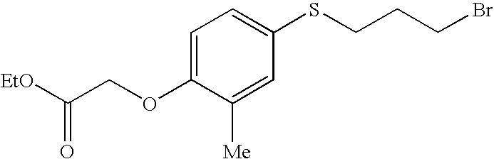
[EtO]C(COC1=CC=C(SCCCBr)C=C1[Me])=O
